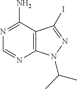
C1=NC2=C(C(N)=N1)C(I)=NN2C(C)C
